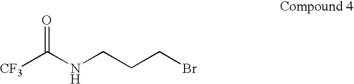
[CF3]C(NCCCBr)=O
